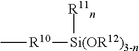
[R11n][Si(OR12)3-n][R10]C
